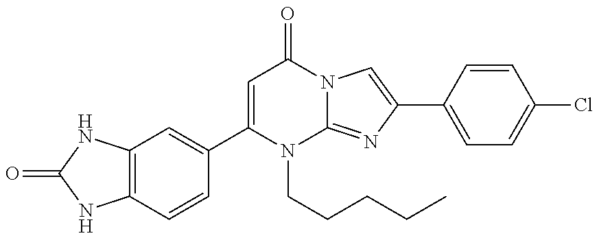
C12=C(C=C(C3=CC(=O)N4C(=NC(C5=CC=C(Cl)C=C5)=C4)N3CCCCC)C=C1)NC(=O)N2
